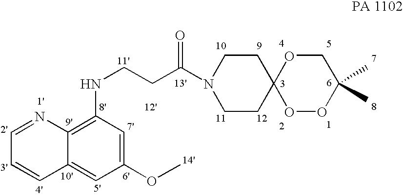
C1=NC2=C(NCCC(N3CCC4(CC3)OOC(C)(C)CO4)=O)C=C(OC)C=C2C=C1
